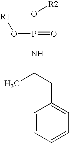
[R1]OP(O[R2])(=O)NC(C)CC1=CC=CC=C1
